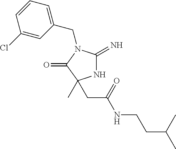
N1C(=N)N(CC2=CC=CC(Cl)=C2)C(=O)C1(C)CC(NCCC(C)C)=O
